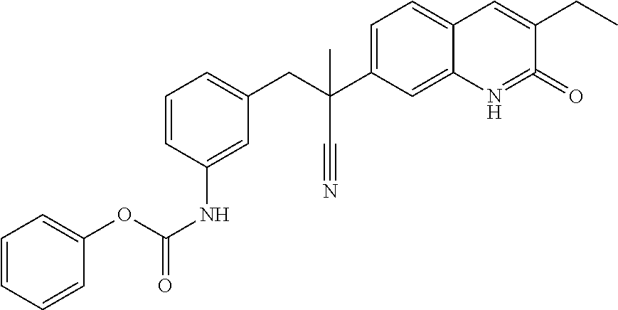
C1=CC(NC(OC2=CC=CC=C2)=O)=CC(CC(C)(C2=CC=C3C(=C2)N=C(=O)C(CC)=C3)C#N)=C1
